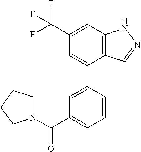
C12=C(C=C(C(F)(F)F)C=C1C1=CC(C(N3CCCC3)=O)=CC=C1)NN=C2
